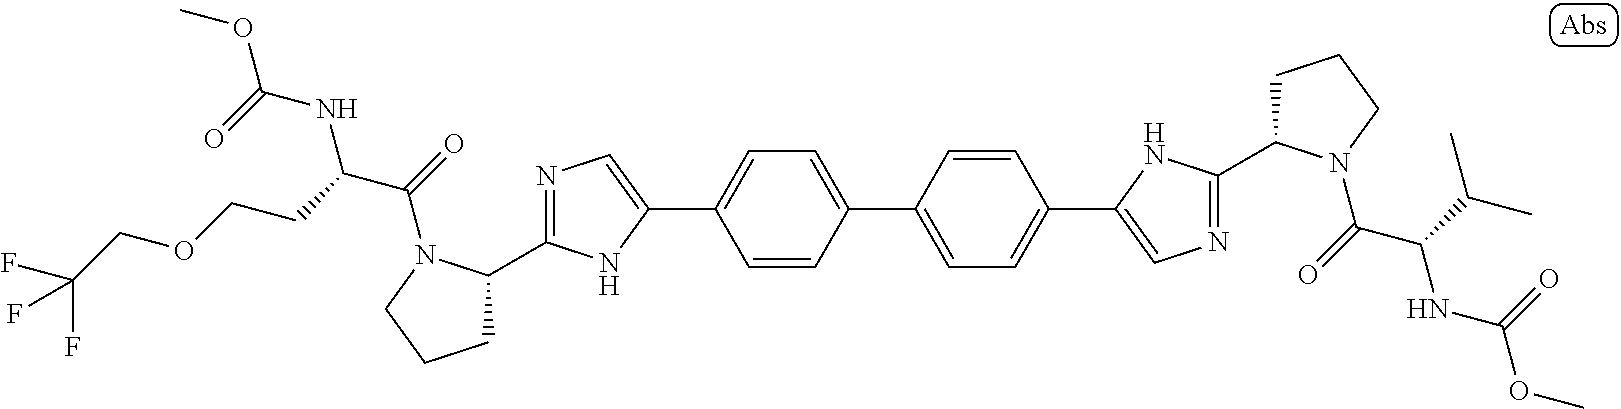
FC(COCCC(C(=O)N1C(C2=NC=C(C3=CC=C(C4=CC=C(C5=CN=C(C6CCCN6C(=O)C(C(C)C)NC(OC)=O)N5)C=C4)C=C3)N2)CCC1)NC(=O)OC)(F)F
